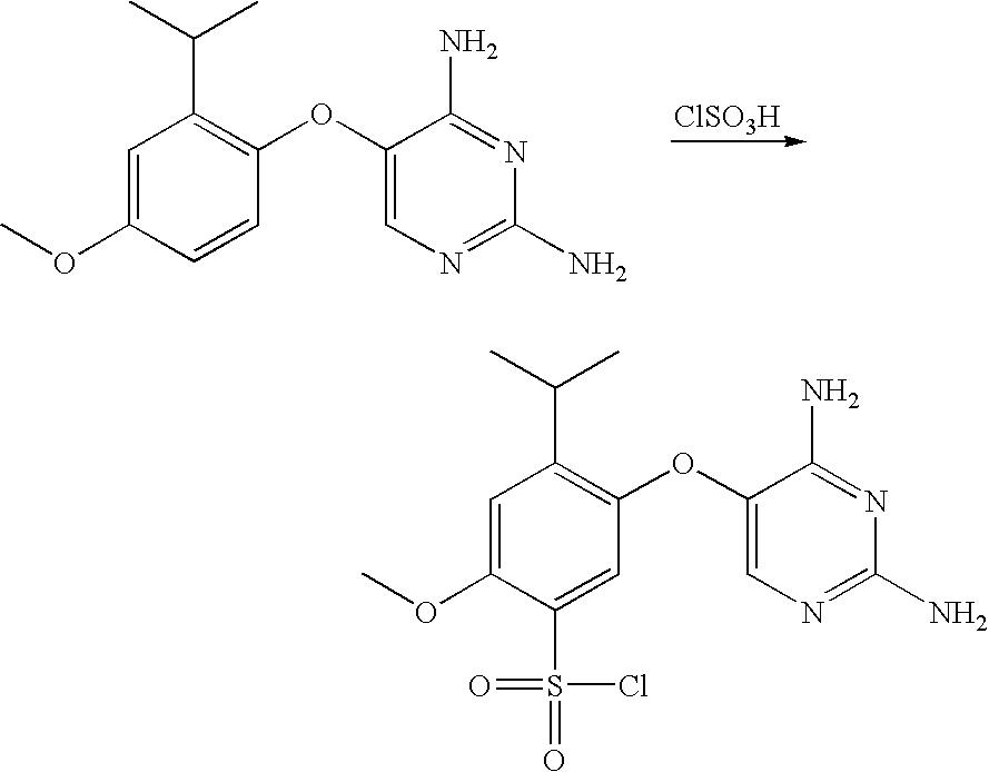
C1=C(OC)C=CC(OC2=CN=C(N)N=C2N)=C1C(C)C.[ClSO3H].C1=C(OC)C(S(=O)(Cl)=O)=CC(OC2=CN=C(N)N=C2N)=C1C(C)C
